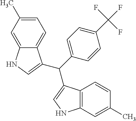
C(C1=CNC2=C1C=CC(C)=C2)(C1=CC=C(C(F)(F)F)C=C1)C1=CNC2=CC(C)=CC=C21
